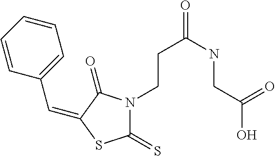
C(C1=CC=CC=C1)=C1C(=O)N(CCC(NCC(O)=O)=O)C(=S)S1
